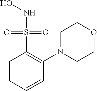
C1=CC=CC(N2CCOCC2)=C1S(=O)(=O)NO
